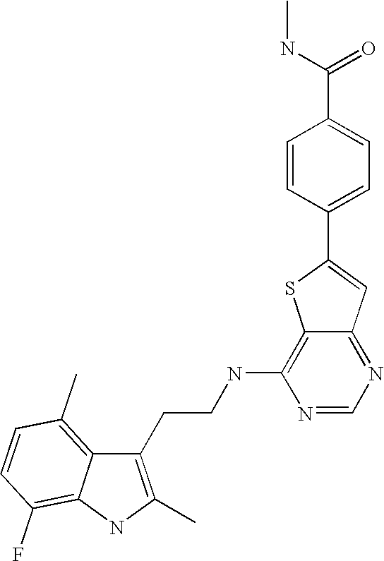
C1(CCNC2=C3C(=NC=N2)C=C(C2=CC=C(C(NC)=O)C=C2)S3)=C(C)NC2=C(F)C=CC(C)=C12
